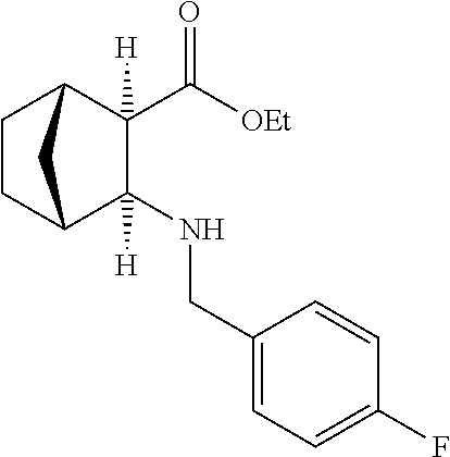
C1(C([OEt])=O)([H])C2CCC(C1(NCC1=CC=C(F)C=C1)[H])C2
